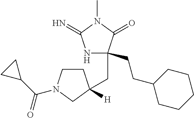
N1C(CCC2CCCCC2)(CC2([H])CCN(C(C3CC3)=O)C2)C(=O)N(C)C1=N
